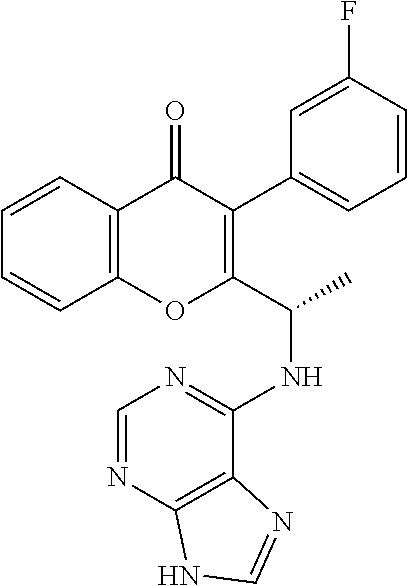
C1=CC2=C(C=C1)C(=O)C(C1=CC=CC(F)=C1)=C(C(NC1=NC=NC3=C1N=CN3)C)O2
